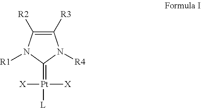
C1([R2])=C([R3])N([R4])C(=[Pt]([L])([X])[X])N1[R1]
